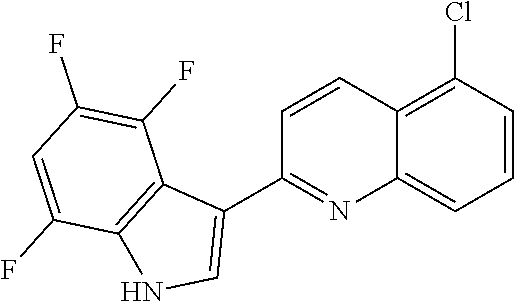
C12=C(Cl)C=CC=C1N=C(C1=CNC3=C1C(F)=C(F)C=C3F)C=C2
